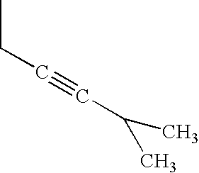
C(#CC(C)C)CC
